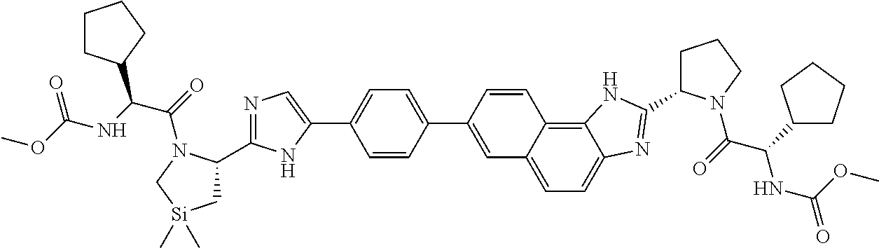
C1(C2=CC3=CC=C4C(=C3C=C2)NC(C2CCCN2C(=O)C(C2CCCC2)NC(=O)OC)=N4)=CC=C(C2=CN=C(C3C[Si](C)(C)CN3C(=O)C(NC(OC)=O)C3CCCC3)N2)C=C1
